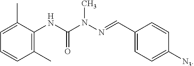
C1(C)=C(NC(N(N=CC2=CC=C([N3])C=C2)C)=O)C(C)=CC=C1
